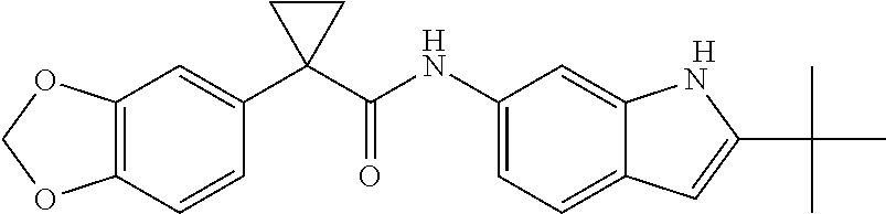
[H].C12=C(C=CC(C3(C(NC4=CC=C5C(=C4)NC(C(C)(C)C)=C5)=O)CC3)=C1)OCO2
